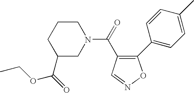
C1(C2=CC=C(C)C=C2)=C(C(=O)N2CCCC(C(=O)OCC)C2)C=NO1
